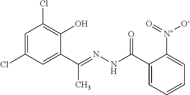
C1=C(Cl)C=C(C(=NNC(C2=CC=CC=C2[N+](=O)[O-])=O)C)C(O)=C1Cl
